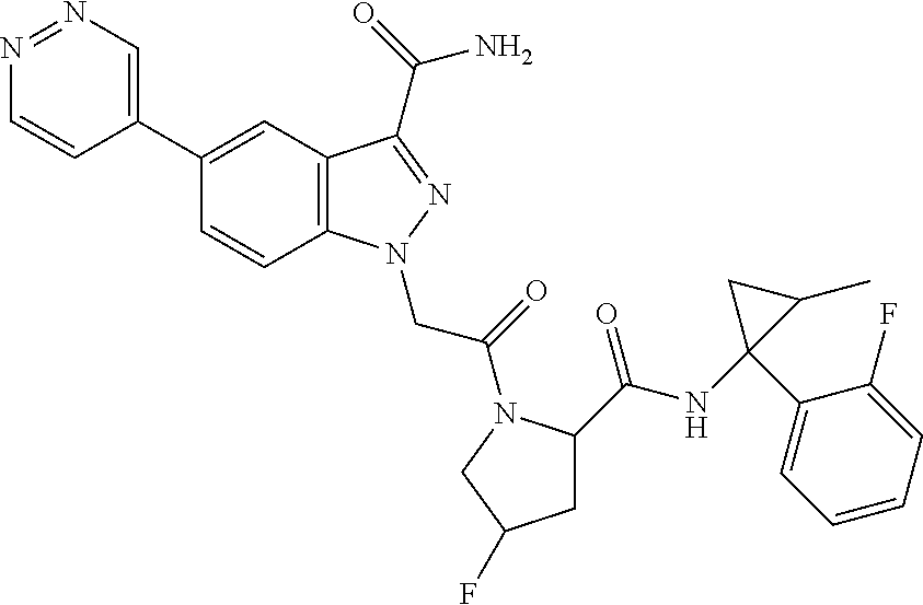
N1=NC=C(C2=CC3=C(C=C2)N(CC(=O)N2C(C(=O)NC4(C5=CC=CC=C5F)C(C)C4)CC(F)C2)N=C3C(N)=O)C=C1
